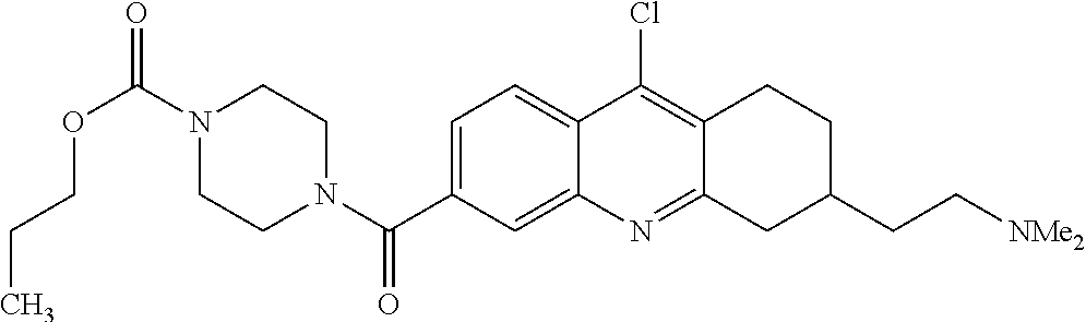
N1(C(OCCC)=O)CCN(C(=O)C2=CC=C3C(=C2)N=C2C(=C3Cl)CCC(CC[NMe2])C2)CC1
